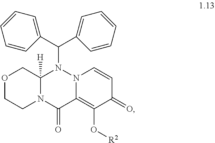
C(N1C2([H])COCCN2C(=O)C2=C(O[R2])C(=O)C=CN12)(C1=CC=CC=C1)C1=CC=CC=C1
